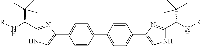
C1=CC(C2=CC=C(C3=CNC(C(N[R])C(C)(C)C)=N3)C=C2)=CC=C1C1=CNC(C(N[R])C(C)(C)C)=N1
